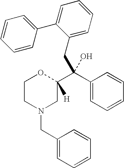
C1=CC=C(CC(C2=CC=CC=C2)(C2([H])OCCN(CC3=CC=CC=C3)C2)O)C(C2=CC=CC=C2)=C1
